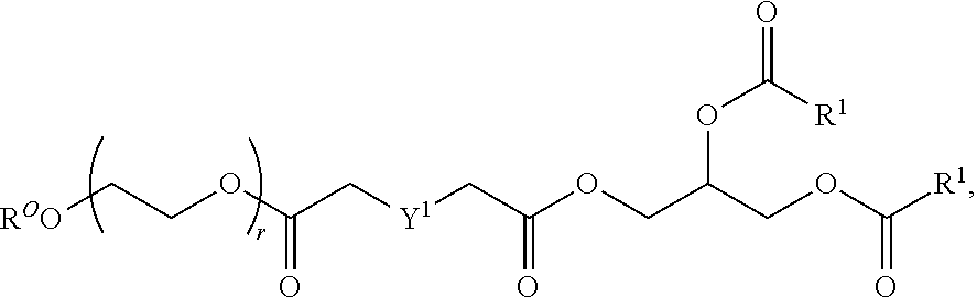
[ROO]CCOC(C[Y1]CC(OCC(COC([R1])=O)OC([R1])=O)=O)=O
